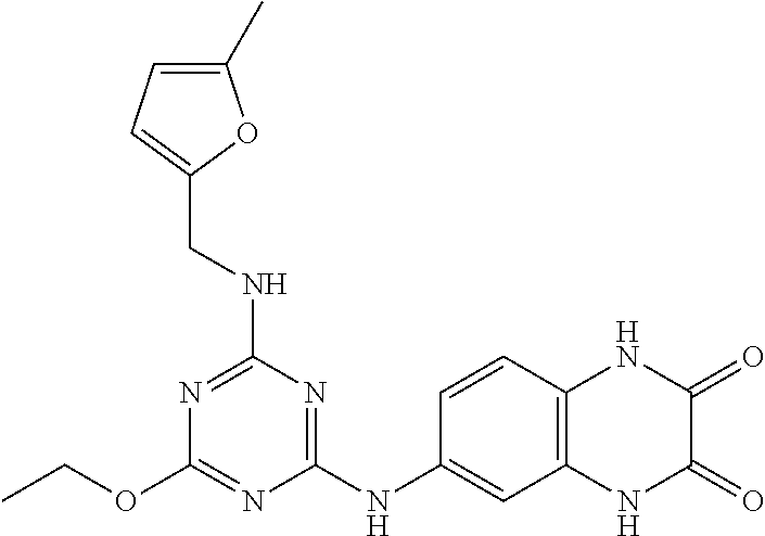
C1(NC2=CC3=C(C=C2)NC(=O)C(=O)N3)=NC(NCC2=CC=C(C)O2)=NC(OCC)=N1
